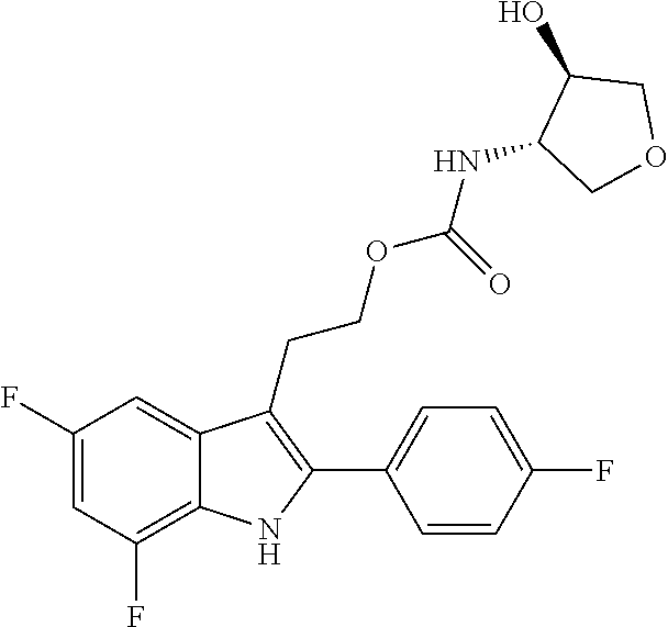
C1(F)=C2C(=CC(F)=C1)C(CCOC(NC1COCC1O)=O)=C(C1=CC=C(F)C=C1)N2
